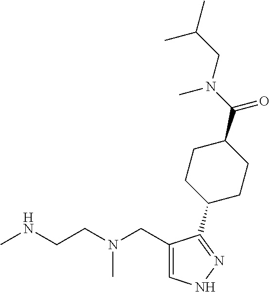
CNCCN(CC1=CNN=C1C1CCC(C(N(C)CC(C)C)=O)CC1)C
